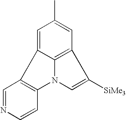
C1=C2C3=C(C=C1C)C([SiMe3])=CN3C1=C2C=NC=C1
